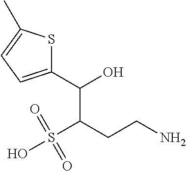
C1(C(O)C(CCN)S(O)(=O)=O)=CC=C(C)S1
